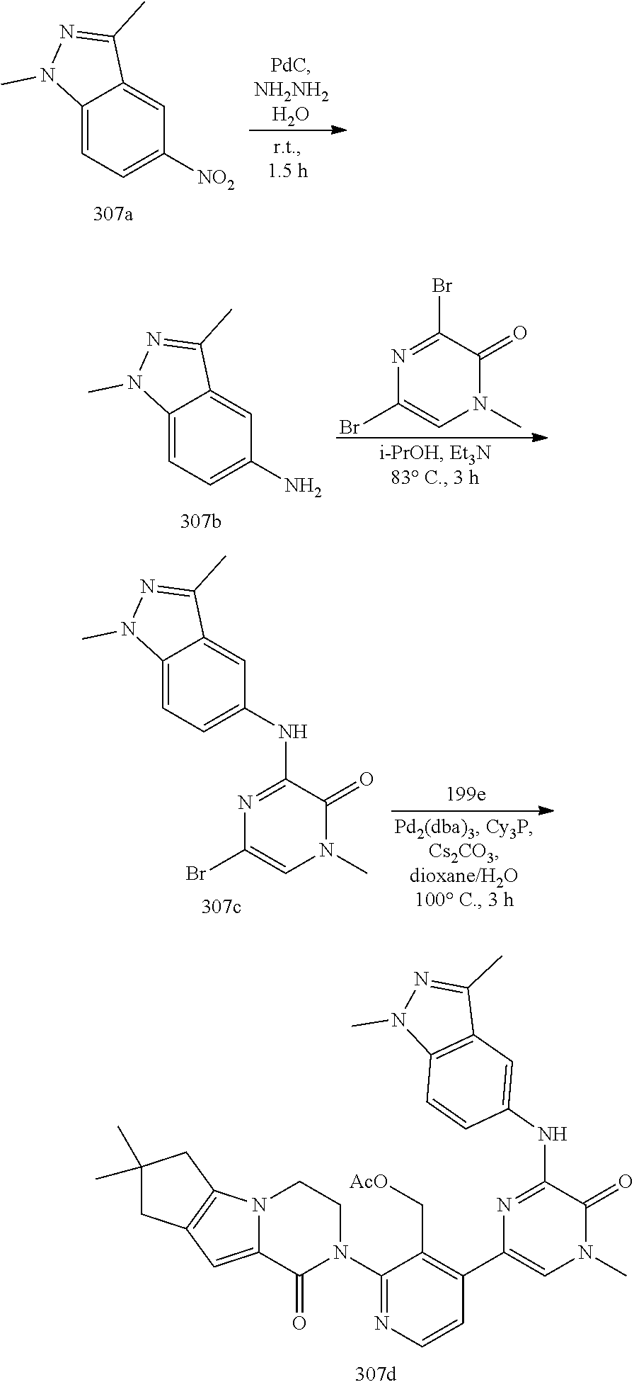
C1(NC2=NC(C3=C(C[AcO])C(N4CCN5C(=CC6=C5CC(C)(C)C6)C4=O)=NC=C3)=CN(C)C2=O)=CC2=C(C=C1)N(C)N=C2C.C12=CC=C([NO2])C=C1C(C)=NN2C.N1=C(Br)C(=O)N(C)C=C1Br.C12=CC=C(N)C=C1C(C)=NN2C.C12=CC=C(NC3=NC(Br)=CN(C)C3=O)C=C1C(C)=NN2C
